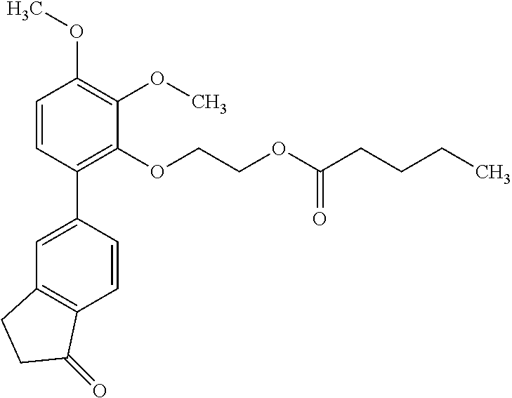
C1=CC(C2=CC3=C(C=C2)C(=O)CC3)=C(OCCOC(CCCC)=O)C(OC)=C1OC
